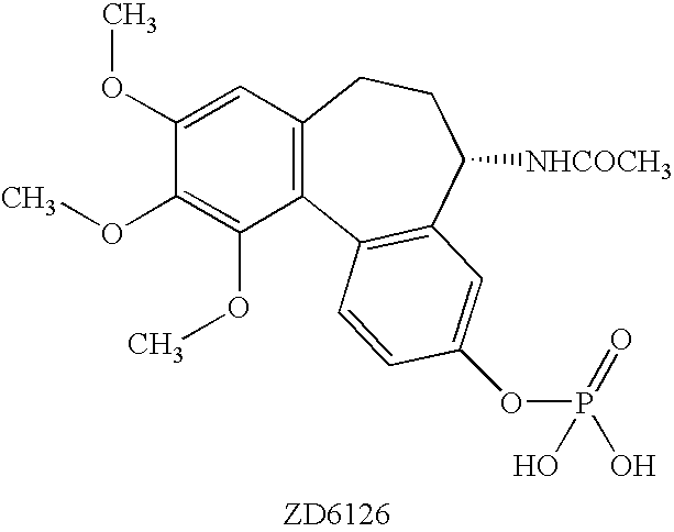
C1(OC)=CC2=C(C(OC)=C1OC)C1=C(C([NHCOCH3])CC2)C=C(OP(O)(=O)O)C=C1
